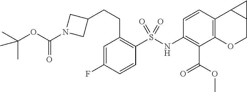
C1=C(F)C=CC(S(NC2=C(C(OC)=O)C3=C(C=C2)C2C(CO3)C2)(=O)=O)=C1CCC1CN(C(OC(C)(C)C)=O)C1
